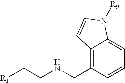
C1=CC=C2C(=C1CNCC[R1])C=CN2[R9]
